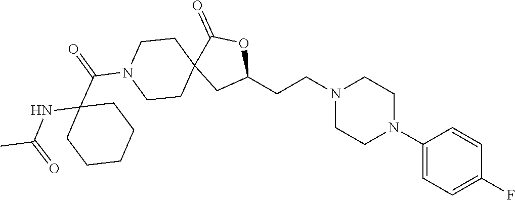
C1(N2CCN(CCC3OC(=O)C4(C3)CCN(C(C3(NC(C)=O)CCCCC3)=O)CC4)CC2)=CC=C(F)C=C1
